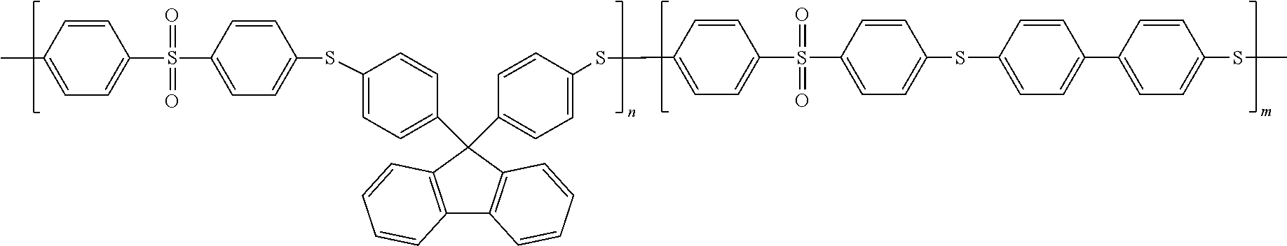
C1=CC(C)=CC=C1S(=O)(=O)C1=CC=C(SC2=CC=C(C3(C4=CC=C(SC5=CC=C(S(=O)(=O)C6=CC=C(SC7=CC=C(C8=CC=C(SC)C=C8)C=C7)C=C6)C=C5)C=C4)C4=C(C5=C3C=CC=C5)C=CC=C4)C=C2)C=C1
